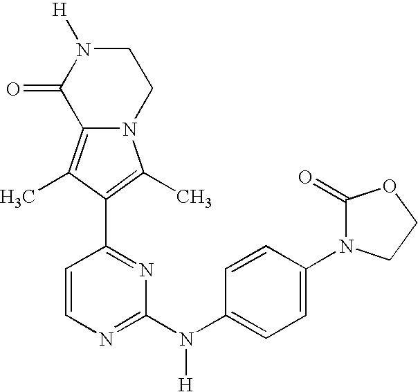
N12C(=C(C)C(C3=NC(N(C4=CC=C(N5C(=O)OCC5)C=C4)[H])=NC=C3)=C1C)C(=O)N([H])CC2
